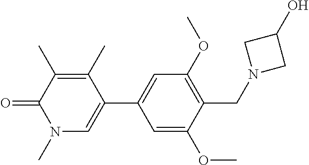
C1=C(OC)C(CN2CC(O)C2)=C(OC)C=C1C1=CN(C)C(=O)C(C)=C1C
